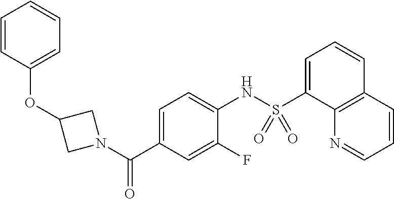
O(C1CN(C(C2=CC=C(NS(C3=CC=CC4=C3N=CC=C4)(=O)=O)C(F)=C2)=O)C1)C1=CC=CC=C1
